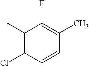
C1=CC(Cl)=C(C)C(F)=C1C
